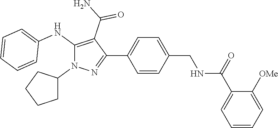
C1=CC=C([OMe])C(C(=O)NCC2=CC=C(C3=NN(C4CCCC4)C(NC4=CC=CC=C4)=C3C(=O)N)C=C2)=C1
